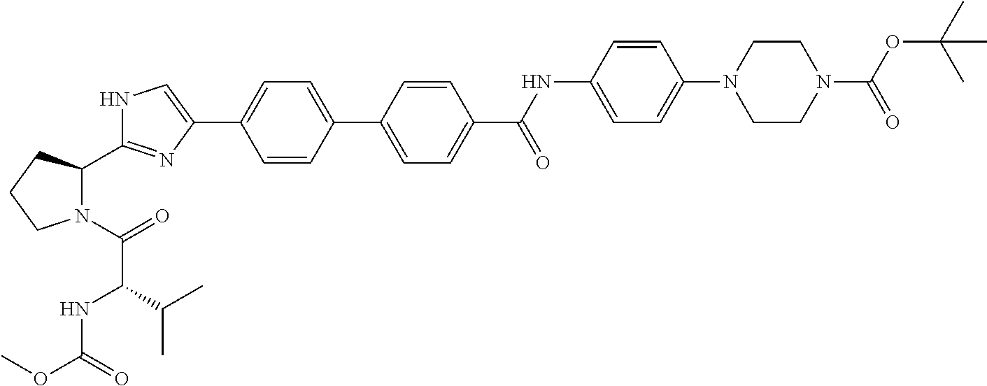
C1=CC(C2=CC=C(C(NC3=CC=C(N4CCN(C(=O)OC(C)(C)C)CC4)C=C3)=O)C=C2)=CC=C1C1=CNC(C2N(C(=O)C(NC(OC)=O)C(C)C)CCC2)=N1
